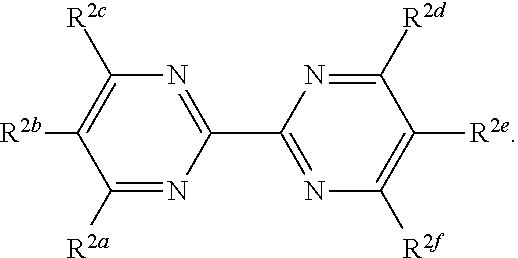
C1([R2c])=C([R2b])C([R2a])=NC(C2=NC([R2f])=C([R2e])C([R2d])=N2)=N1
